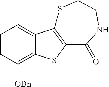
C1=CC([OBn])=C2C(=C1)C1=C(S2)C(=O)NCCS1
